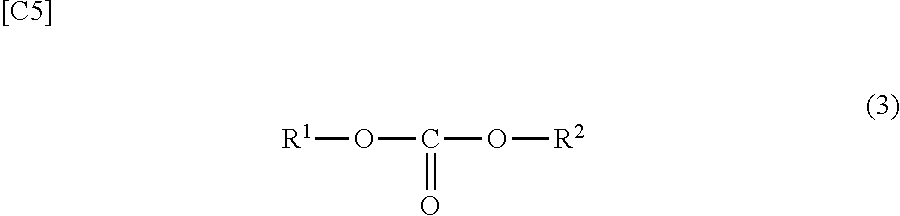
[R1]OC(=O)O[R2].[[C5]]
